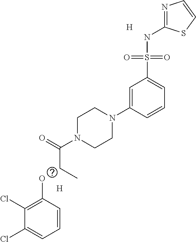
C1=CC(O)=C(Cl)C(Cl)=C1.[H].[H].C(C)C(=O)N1CCN(C2=CC(S(NC3=NC=CS3)(=O)=O)=CC=C2)CC1
